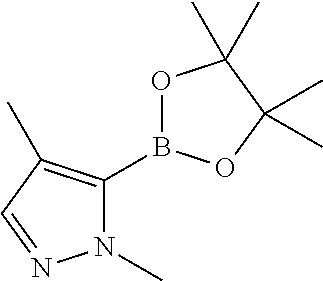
O1B(C2=C(C)C=NN2C)OC(C)(C)C1(C)C
